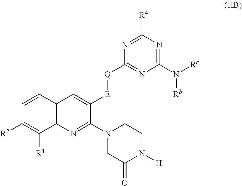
C12=C(C=C([E][Q]C3=NC(N([Rc])[Rb])=NC([R4])=N3)C(N3CC(=O)N([H])CC3)=N1)C=CC([R2])=C2[R1]
